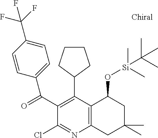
C1CCC(C2=C(C(=O)C3=CC=C(C(F)(F)F)C=C3)C(Cl)=NC3=C2C(O[Si](C(C)(C)C)(C)C)CC(C)(C)C3)C1
